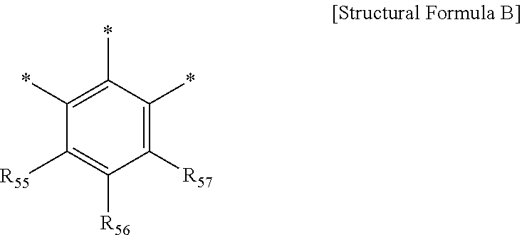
C1([R55])=C([R56])C([R57])=C(*)C(*)=C1*
